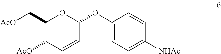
C1(C[AcO])C([AcO])C=CC(OC2=CC=C([NHAc])C=C2)O1
